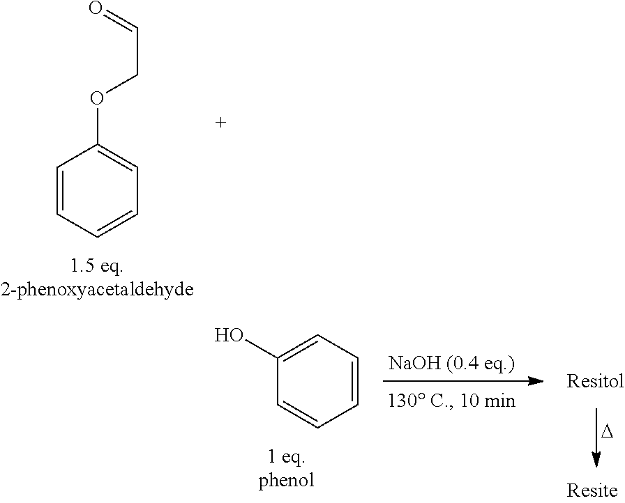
C1(O)=CC=CC=C1.[D].C1=CC=CC=C1OCC=O
